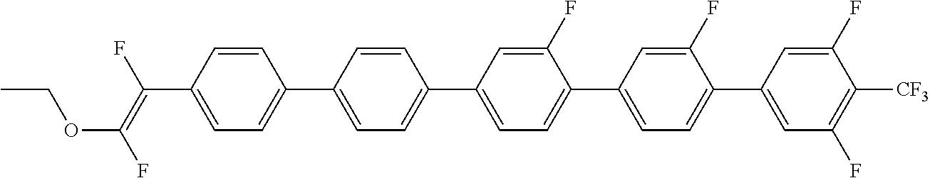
C1=CC(C(=C(F)OCC)F)=CC=C1C1=CC=C(C2=CC=C(C3=CC=C(C4=CC(F)=C([CF3])C(F)=C4)C(F)=C3)C(F)=C2)C=C1
